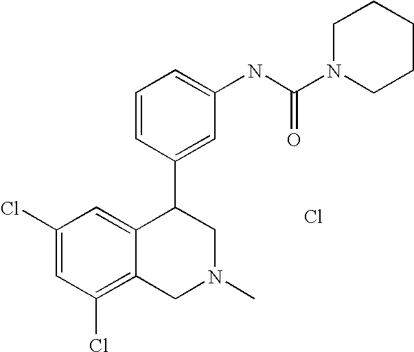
C1(Cl)=C2C(=CC(Cl)=C1)C(C1=CC(NC(N3CCCCC3)=O)=CC=C1)CN(C)C2.Cl
